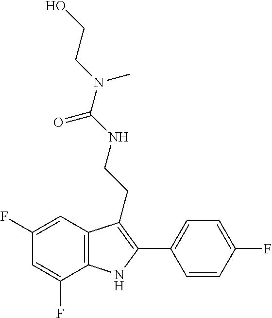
C1=C(F)C2=C(C=C1F)C(CCNC(N(CCO)C)=O)=C(C1=CC=C(F)C=C1)N2
